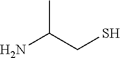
NC(CS)C
